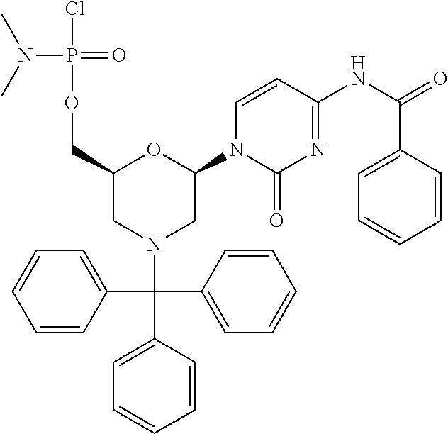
C1(C(C2=CC=CC=C2)(N2CC(COP(Cl)(N(C)C)=O)OC(N3C(=O)N=C(NC(=O)C4=CC=CC=C4)C=C3)C2)C2=CC=CC=C2)=CC=CC=C1
